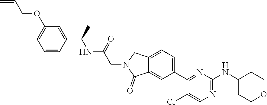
N1=C(NC2CCOCC2)N=C(C2=CC=C3C(=C2)C(=O)N(CC(NC(C2=CC(OCC=C)=CC=C2)C)=O)C3)C(Cl)=C1
